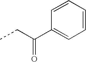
C(CC)(=O)C1=CC=CC=C1
